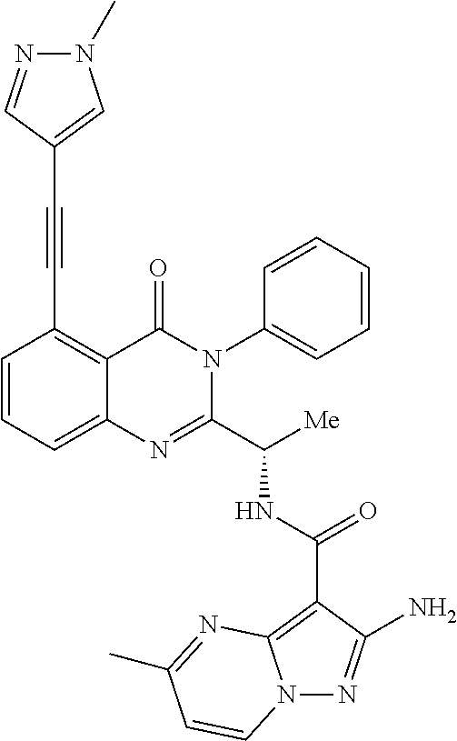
N(C(C1=NC2=CC=CC(C#CC3=CN(C)N=C3)=C2C(=O)N1C1=CC=CC=C1)[Me])C(C1=C2N(N=C1N)C=CC(C)=N2)=O
